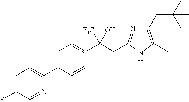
C1=C(C2=CC=C(F)C=N2)C=CC(C(CC2=NC(CC(C)(C)C)=C(C)N2)([F3C])O)=C1
